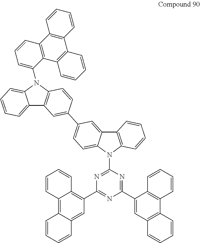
C1(N2C3=CC=CC=C3C3=C2C=CC(C2=CC=C4C(=C2)C2=C(N4C4=NC(C5=C6C(=C7C(=C5)C=CC=C7)C=CC=C6)=NC(C5=CC6=C(C7=C5C=CC=C7)C=CC=C6)=N4)C=CC=C2)=C3)=CC=CC2=C1C1=C(C3=C2C=CC=C3)C=CC=C1
